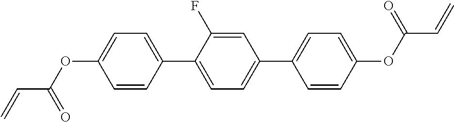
C1=CC(C2=CC=C(C3=CC=C(OC(C=C)=O)C=C3)C=C2F)=CC=C1OC(C=C)=O
